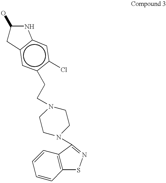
C1(O)Cc2c(cc(Cl)c(CCN3CCN(C4=NSC5=C4C=CC=C5)CC3)c2)N1
